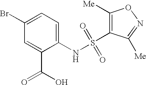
C1=C(C(O)=O)C(NS(C2=C([Me])ON=C2[Me])(=O)=O)=CC=C1Br
